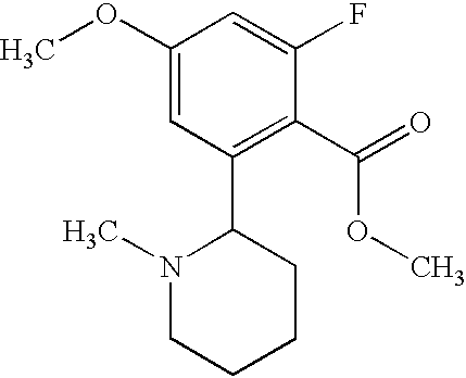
C1(OC)=CC(C2N(C)CCCC2)=C(C(=O)OC)C(F)=C1
